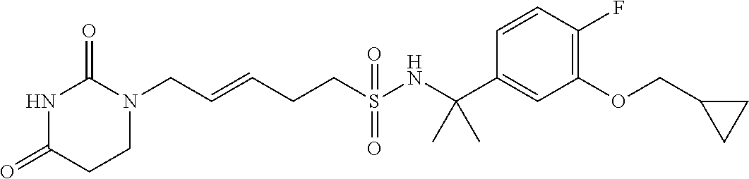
N1C(=O)CCN(CC=CCCS(NC(C2=CC(OCC3CC3)=C(F)C=C2)(C)C)(=O)=O)C1=O
